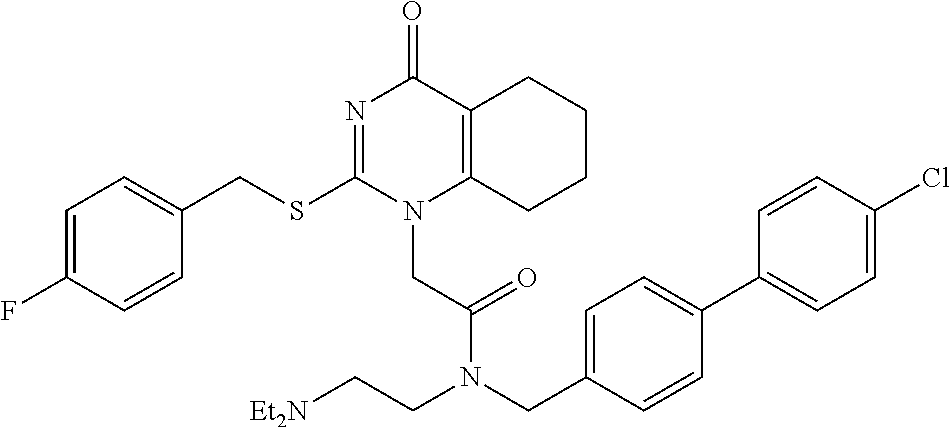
C1=C(F)C=CC(CSC2=NC(=O)C3=C(N2CC(=O)N(CC2=CC=C(C4=CC=C(Cl)C=C4)C=C2)CC[Et2N])CCCC3)=C1
